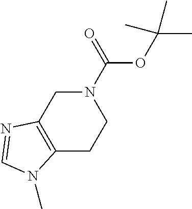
N1(C(=O)OC(C)(C)C)CC2=C(CC1)N(C)C=N2
